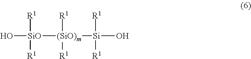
O[SiO]([R1])([R1])[(SiO)m]([Si](O)([R1])[R1])([R1])[R1]
